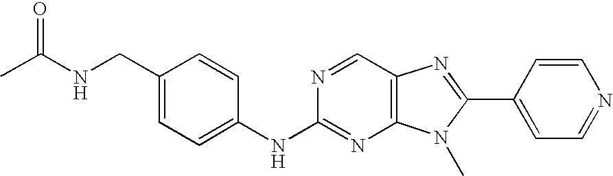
C1(CNC(C)=O)=CC=C(NC2=NC3=C(C=N2)N=C(C2=CC=NC=C2)N3C)C=C1
